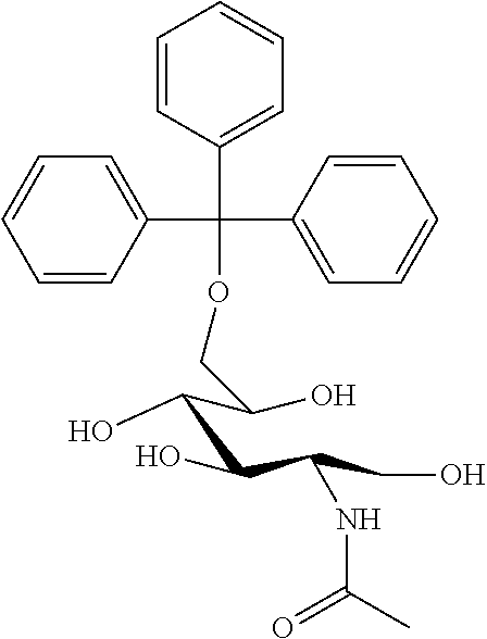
C1=CC(C(C2=CC=CC=C2)(C2=CC=CC=C2)OCC(C(C(C(CO)NC(=O)C)O)O)O)=CC=C1
